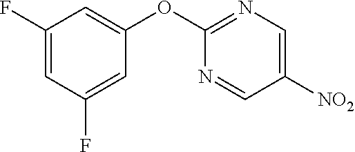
C1(F)=CC(F)=CC(OC2=NC=C([NO2])C=N2)=C1
